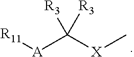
[A](C([X]C)([R3])[R3])[R11]
